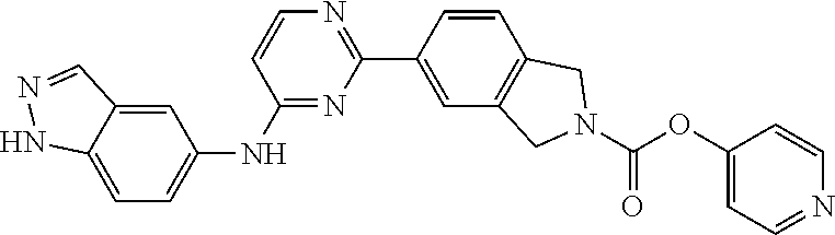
C12=CC=C(NC3=NC(C4=CC5=C(C=C4)CN(C(OC4=CC=NC=C4)=O)C5)=NC=C3)C=C1C=NN2
